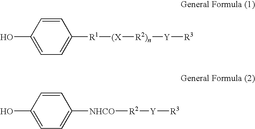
OC1=CC=C([R1][(X][R2)n][Y][R3])C=C1.C1=C([NHCO][R2][Y][R3])C=CC(O)=C1
